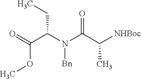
O=C(C(N(C(C([NHBoc])C)=O)[Bn])CC)OC
